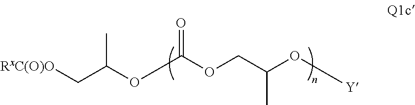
[RxC(O)O]CC(OC(OCC(O[Y])C)=O)C
